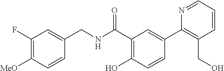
C1=CC([MeO])=C(F)C=C1CNC(C1=C(O)C=CC(C2=C(CO)C=CC=N2)=C1)=O
